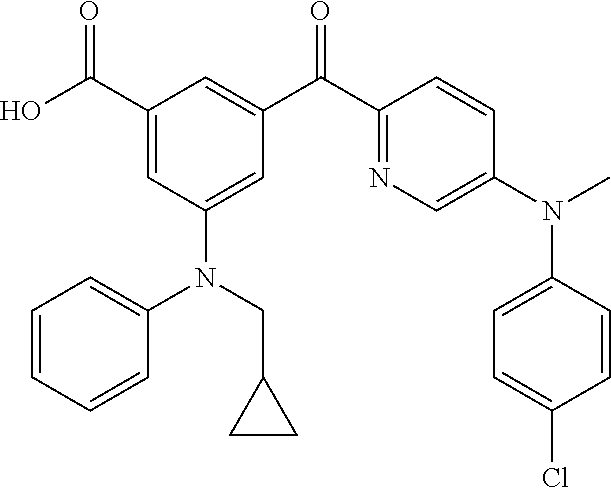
C1(C(O)=O)=CC(N(CC2CC2)C2=CC=CC=C2)=CC(C(C2=NC=C(N(C)C3=CC=C(Cl)C=C3)C=C2)=O)=C1
